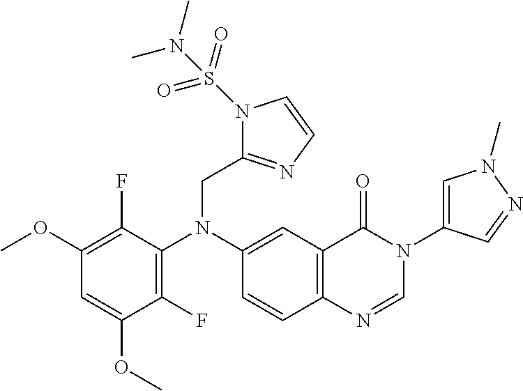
C1(F)=C(N(C2=CC3=C(C=C2)N=CN(C2=CN(C)N=C2)C3=O)CC2=NC=CN2S(=O)(=O)N(C)C)C(F)=C(OC)C=C1OC
